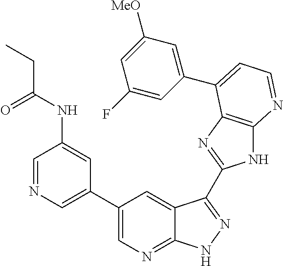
C1(C2=CN=CC(NC(CC)=O)=C2)=CN=C2C(=C1)C(C1=NC3=C(N1)N=CC=C3C1=CC([MeO])=CC(F)=C1)=NN2
